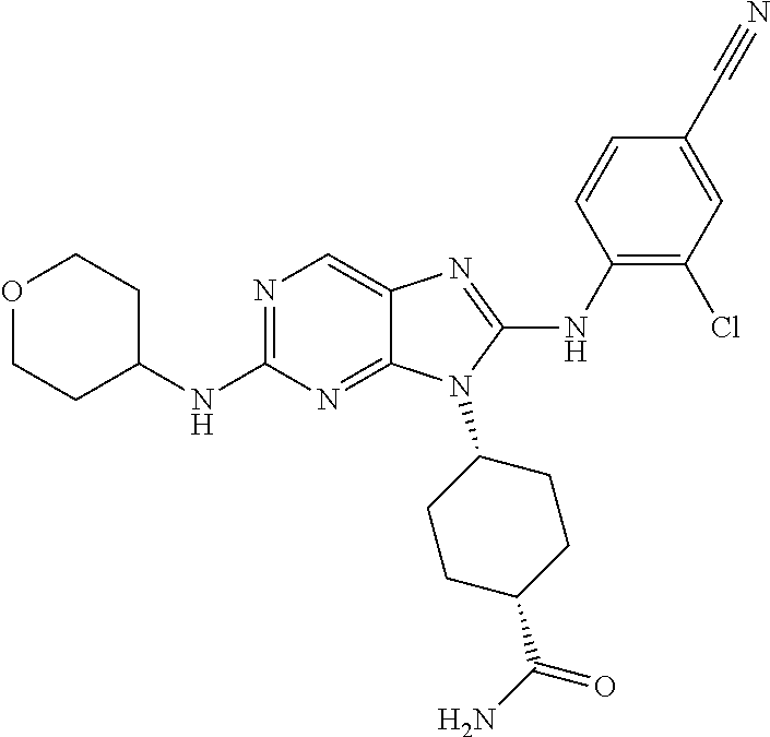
N1=C(NC2CCOCC2)N=C2C(=C1)N=C(NC1=C(Cl)C=C(C#N)C=C1)N2C1CCC(C(N)=O)CC1
